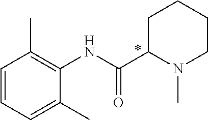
C1=CC=C(C)C(NC(=O)C2N(C)CCCC2)=C1C
